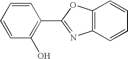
C1(C2=NC3=C(O2)C=CC=C3)=C(O)C=CC=C1
